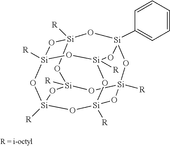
[Si]12([R])O[Si]3([R])O[Si]4([R])O[Si]([R])(O1)O[Si]1(C5=CC=CC=C5)O[Si]([R])(O2)O[Si]([R])(O3)O[Si]([R])(O4)O1
